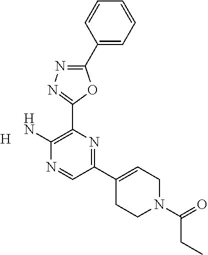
[H].C1(C2=CCN(C(=O)CC)CC2)=NC(C2=NN=C(C3=CC=CC=C3)O2)=C(N)N=C1
